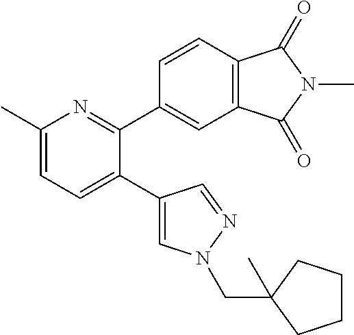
C1(C)=CC=C(C2=CN(CC3(C)CCCC3)N=C2)C(C2=CC3=C(C=C2)C(=O)N(C)C3=O)=N1
